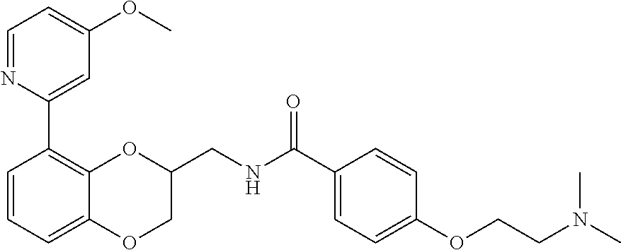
C1=CC=C2C(=C1C1=CC(OC)=CC=N1)OC(CNC(C1=CC=C(OCCN(C)C)C=C1)=O)CO2
